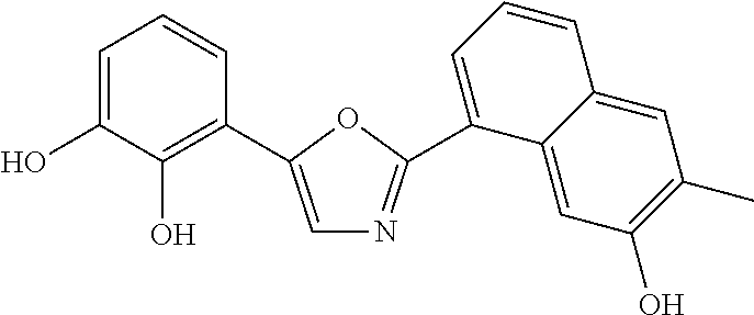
C1=C(O)C(O)=C(C2=CN=C(C3=CC=CC4=CC(C)=C(O)C=C43)O2)C=C1
